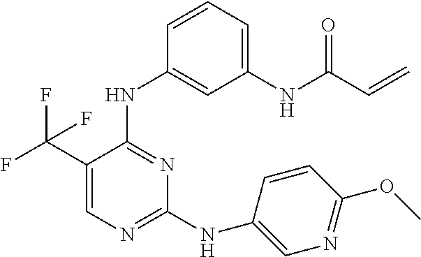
N(C1=NC=C(C(F)(F)F)C(NC2=CC([NH]C(C=C)=O)=CC=C2)=N1)C1=CN=C(OC)C=C1
